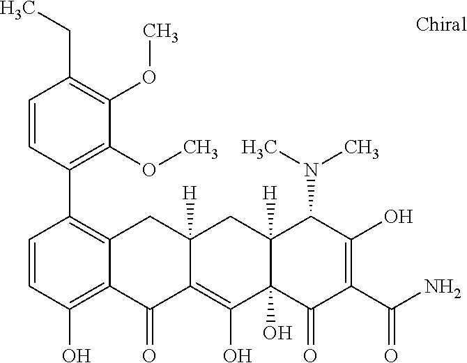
C1=CC(O)=C2C(=C1C1=C(OC)C(OC)=C(CC)C=C1)CC1([H])C(=C(O)C3(O)C([H])(C1)C(N(C)C)C(O)=C(C(N)=O)C3=O)C2=O
